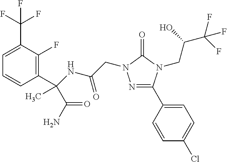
N1=C(C2=CC=C(Cl)C=C2)N(CC(C(F)(F)F)O)C(=O)N1CC(NC(C1=C(F)C(C(F)(F)F)=CC=C1)(C(N)=O)C)=O
